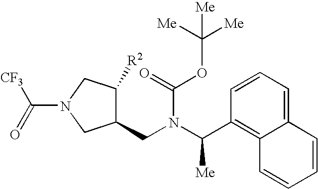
C1(CN(C(C2=C3C(=CC=C2)C=CC=C3)[Me])C(OC([Me])([Me])[Me])=O)C([R2])CN(C([CF3])=O)C1
